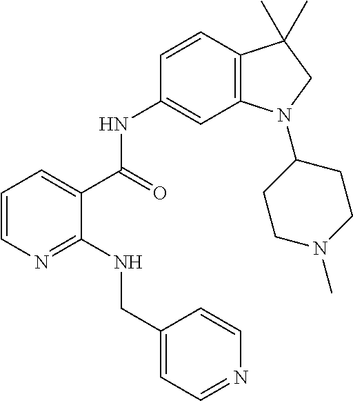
C1=CN=C(NCC2=CC=NC=C2)C(C(NC2=CC3=C(C=C2)C(C)(C)CN3C2CCN(C)CC2)=O)=C1
